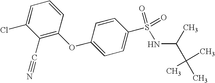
ClC1=CC=CC(OC2=CC=C(S(NC(C)C(C)(C)C)(=O)=O)C=C2)=C1C#N
